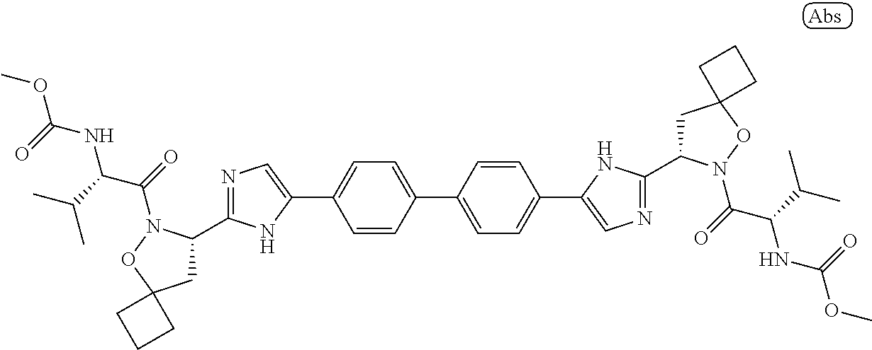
C1=CC(C2=CC=C(C3=CN=C(C4CC5(ON4C(=O)C(C(C)C)NC(OC)=O)CCC5)N3)C=C2)=CC=C1C1=CN=C(C2CC3(ON2C(=O)C(C(C)C)NC(OC)=O)CCC3)N1
